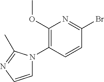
COC1=C(N2C=CN=C2C)C=CC(Br)=N1
